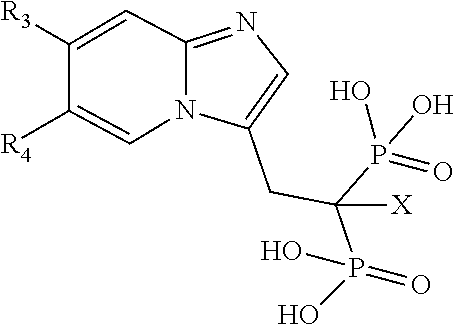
C12=NC=C(CC(P(=O)(O)O)(P(=O)(O)O)[X])N1C=C([R4])C([R3])=C2
